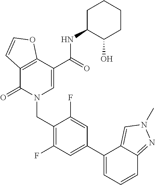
C12=C(C(=O)N(CC3=C(F)C=C(C4=CC=CC5=NN(C)C=C45)C=C3F)C=C1C(NC1C(O)CCCC1)=O)C=CO2
